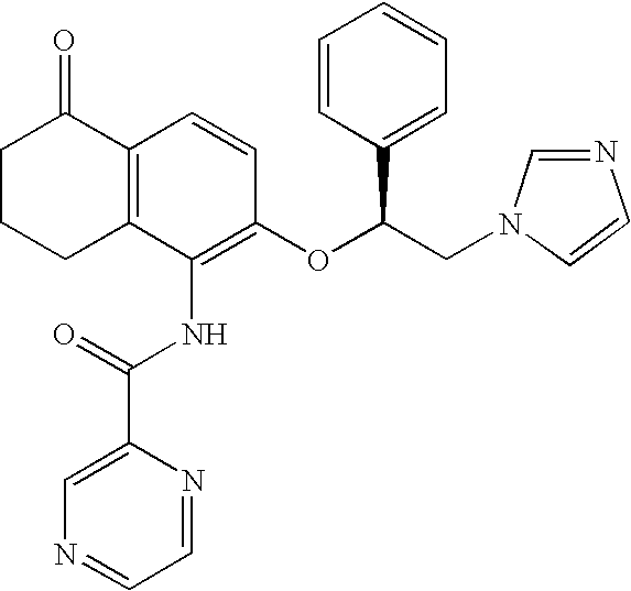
C1(NC(C2=CN=CC=N2)=O)=C(OC(CN2C=CN=C2)C2=CC=CC=C2)C=CC2=C1CCCC2=O
